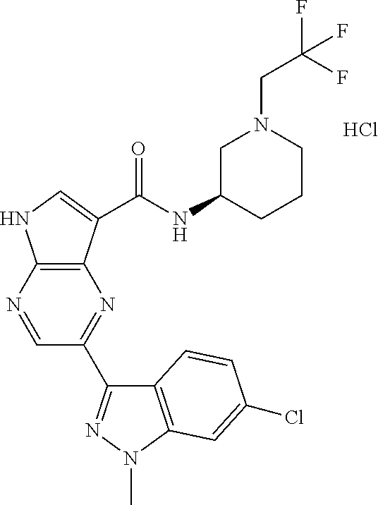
C12=C(N=CC(C3=NN(C)C4=C3C=CC(Cl)=C4)=N1)NC=C2C(NC1CCCN(CC(F)(F)F)C1)=O.Cl
